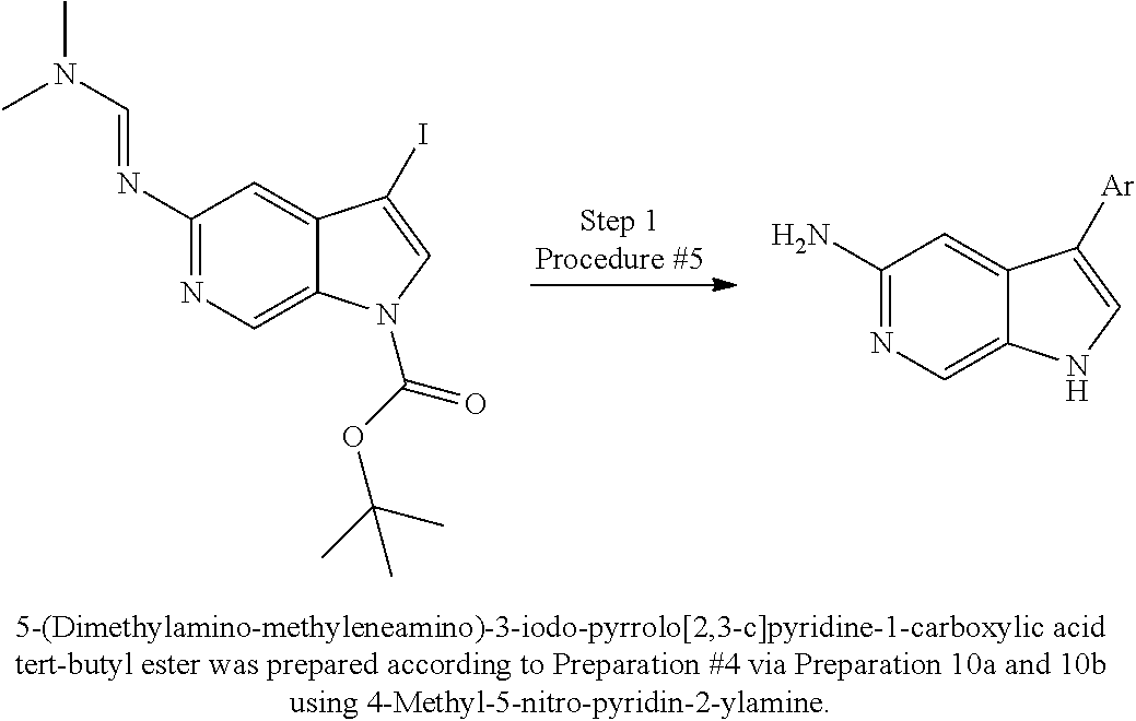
C1(N=CN(C)C)=NC=C2C(=C1)C(I)=CN2C(OC(C)(C)C)=O.C1(N)=NC=C2C(=C1)C([Ar])=CN2
